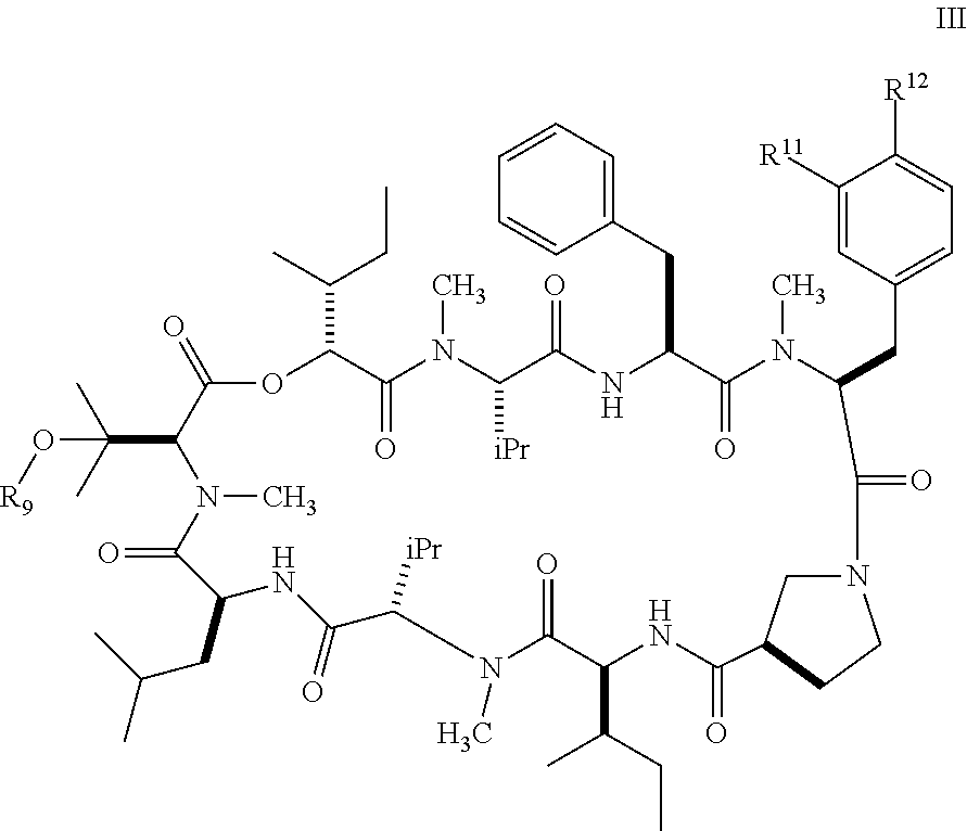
O1C(C(C)CC)C(=O)N(C)C([iPr])C(=O)NC(CC2=CC=CC=C2)C(=O)N(C)C(CC2=CC=C([R12])C([R11])=C2)C(=O)N2CC(C(=O)NC(C(CC)C)C(=O)N(C)C([iPr])C(=O)NC(CC(C)C)C(=O)N(C)C(C(C)(C)O[R9])C1=O)CC2
